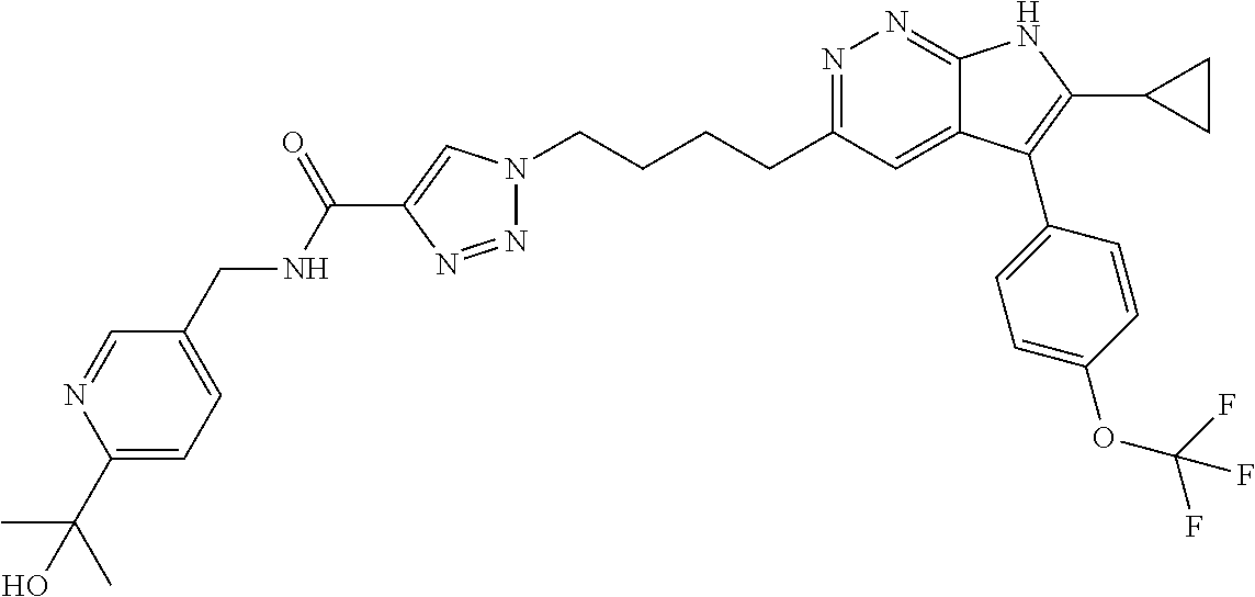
N1=C(CCCCN2N=NC(C(NCC3=CC=C(C(C)(C)O)N=C3)=O)=C2)C=C2C(=N1)NC(C1CC1)=C2C1=CC=C(OC(F)(F)F)C=C1
